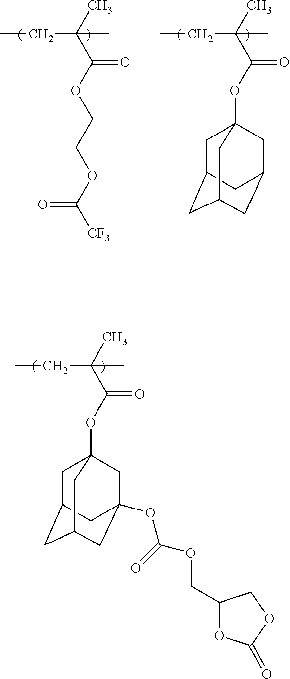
CCC(C(OC12CC3CC(CC(OC(OCC4OC(=O)OC4)=O)(C1)C3)C2)=O)(C)C.CCC(C(OCCOC([CF3])=O)=O)(C)C.CCC(C(OC12CC3CC(CC(C1)C3)C2)=O)(C)C
